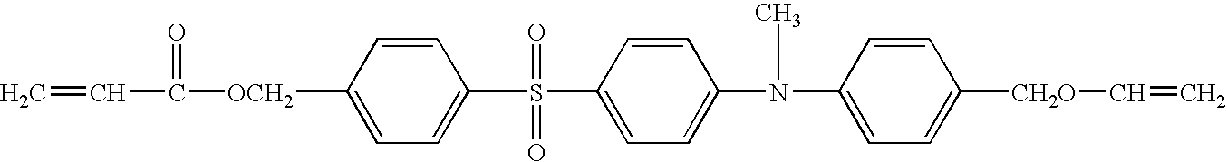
C1=C(N(C2=CC=C([CH2O]C=C)C=C2)C)C=CC(S(C2=CC=C([OCH2]C(=O)C=C)C=C2)(=O)=O)=C1
